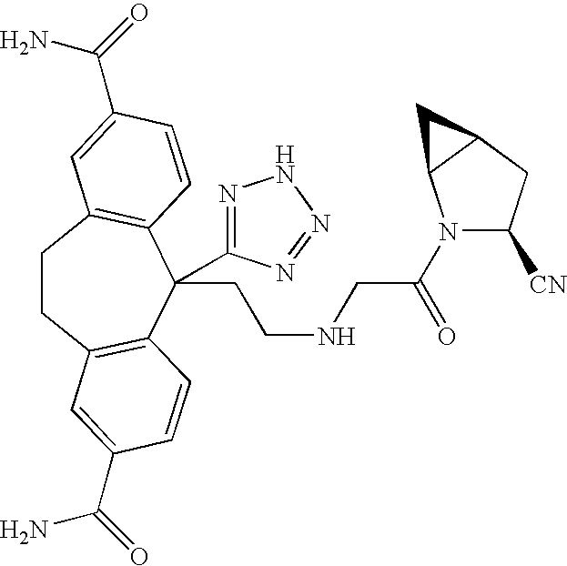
C1CC2=C(C(CCNCC(N3C([CN])CC4C3C4)=O)(C3=NNN=N3)C3=C1C=C(C(=O)N)C=C3)C=CC(C(=O)N)=C2
